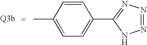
C1=C(C)C=CC(C2=NN=NN2)=C1
